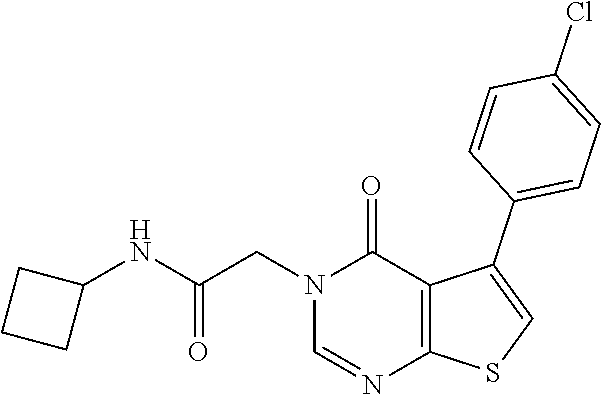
C1=NC2=C(C(=O)N1CC(NC1CCC1)=O)C(C1=CC=C(Cl)C=C1)=CS2
